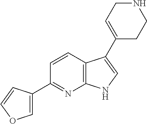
C12=C(C=CC(C3=COC=C3)=N1)C(C1=CCNCC1)=CN2
